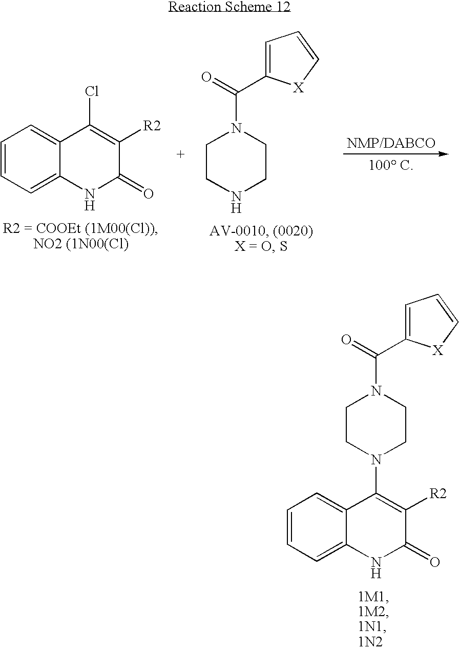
C1=CC=C2C(=C1)C(Cl)=C([R2])C(=O)N2.C1CNCCN1C(C1=CC=C[X]1)=O.C1=CC=C2C(=C1)C(N1CCN(C(C3=CC=C[X]3)=O)CC1)=C([R2])C(=O)N2
